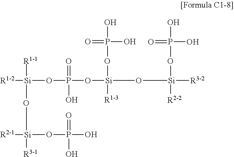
[R1-2][Si](OP(O[Si](O[Si]([R3-2])(OP(O)(O)=O)[R2-2])(OP(O)(O)=O)[R1-3])(=O)O)(O[Si]([R2-1])([R3-1])OP(=O)(O)O)[R1-1]
